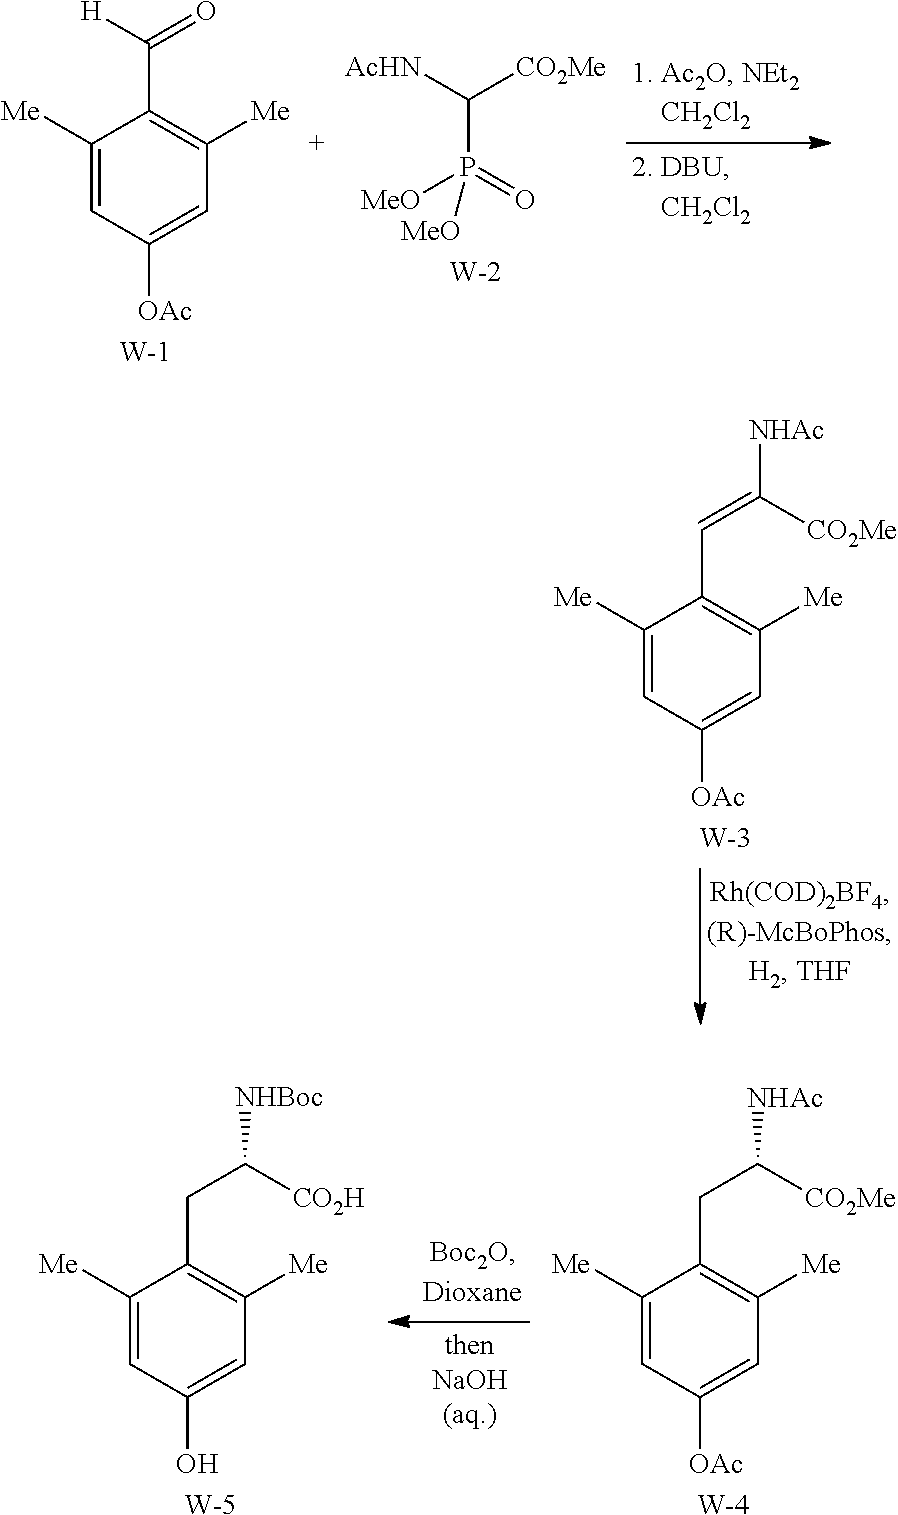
C1([Me])=CC([OAc])=CC([Me])=C1C([H])=O.[W].[AcHN]C([CO2Me])P([MeO])([MeO])=O.[W].C1([Me])=CC([OAc])=CC([Me])=C1C=C([CO2Me])[NHAc].[W].C1([Me])=CC([OAc])=CC([Me])=C1CC([CO2Me])[NHAc].[W].C1([Me])=CC(O)=CC([Me])=C1CC([CO2H])[NHBoc].[W]
